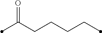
O=C(CCCCC)C
